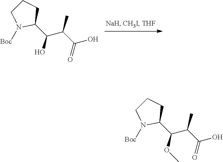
C1(C(O)C(C(O)=O)C)CCCN1[Boc].C1(C(OC)C(C(O)=O)C)CCCN1[Boc]
